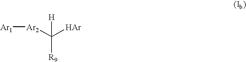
[Ar1][Ar2]C([Ar])([H])[R9]
